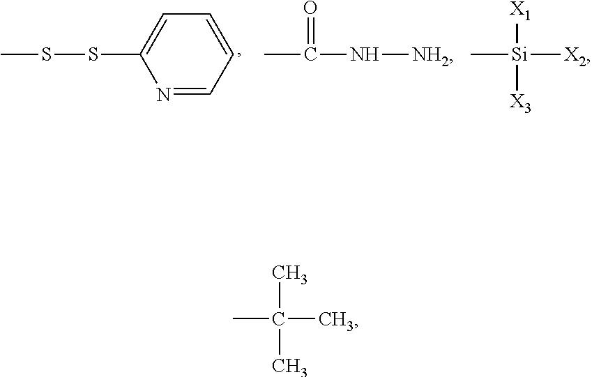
N1=CC=CC=C1SSC.N(C(C)=O)[NH2].C[Si]([X2])([X1])[X3].CC(C)(C)C
